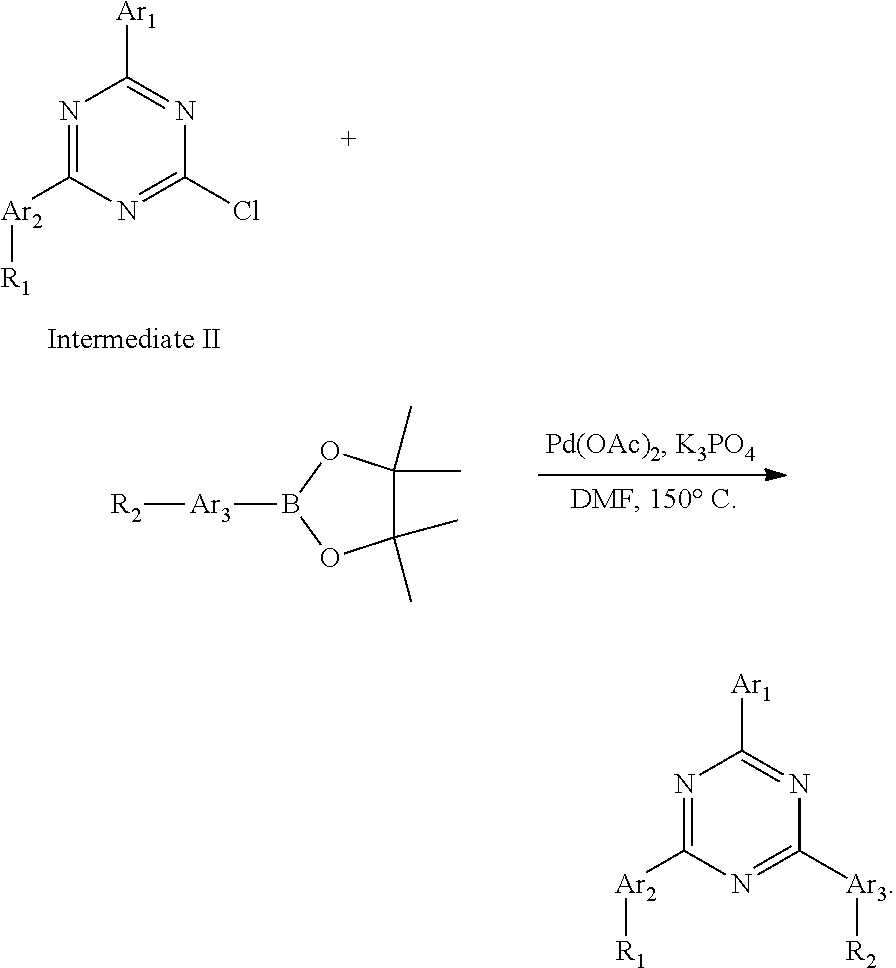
N1=C([Ar2][R1])N=C([Ar3][R2])N=C1[Ar1].N1=C([Ar2][R1])N=C(Cl)N=C1[Ar1].C1(C)(C)C(C)(C)OB([Ar3][R2])O1
